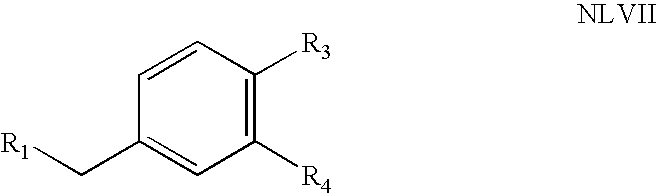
C1=CC([R3])=C([R4])C=C1C[R1]
